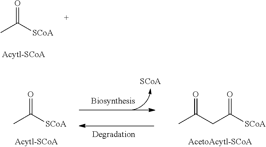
O=C([SCoA])C.O=C([SCoA])C.O=C([SCoA])CC(C)=O
